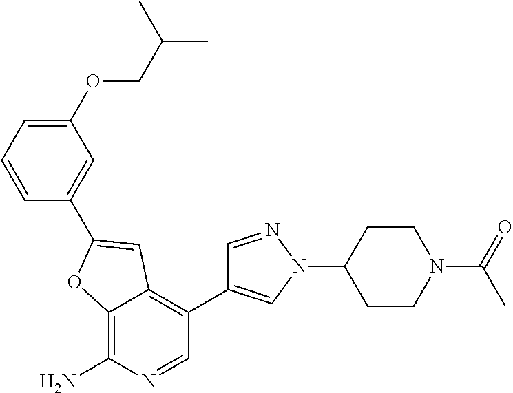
C12=C(N)N=CC(C3=CN(C4CCN(C(C)=O)CC4)N=C3)=C1C=C(C1=CC(OCC(C)C)=CC=C1)O2
